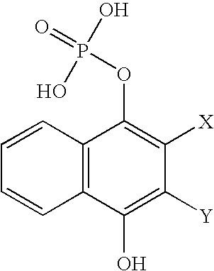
C12=C(C(O)=C([Y])C([X])=C1OP(=O)(O)O)C=CC=C2
